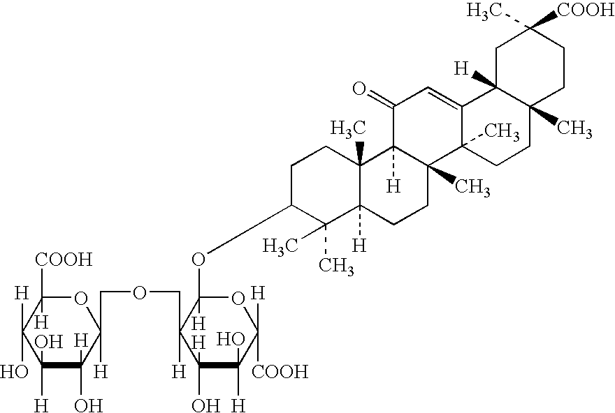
C1([H])(O)C(O)([H])C(COCC2([H])C(O)([H])C([H])(O)C([H])([COOH])OC2([H])OC2C(C)(C)C3([H])C(C)(CC2)C2([H])C(C)(CC3)C3(C)C(=CC2=O)C2([H])C(C)(CC3)CCC([COOH])(C)C2)([H])OC([H])([COOH])C1([H])O
